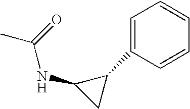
C(NC1CC1C1=CC=CC=C1)(=O)C
